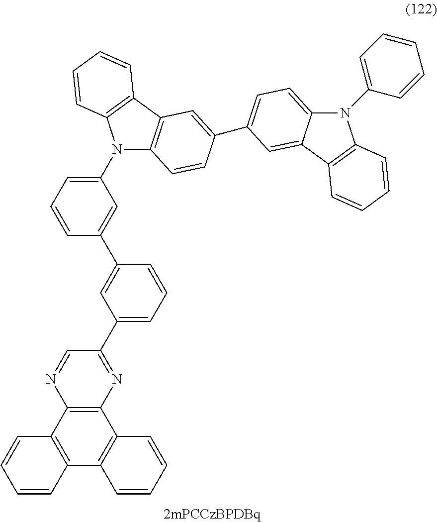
C12=C(C3=C(C4=C1C=CC=C4)C=CC=C3)N=CC(C1=CC=CC(C3=CC(N4C5=C(C6=C4C=CC=C6)C=C(C4=CC=C6N(C7=CC=CC=C7)C7=C(C6=C4)C=CC=C7)C=C5)=CC=C3)=C1)=N2
